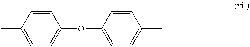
C1(OC2=CC=C(C)C=C2)=CC=C(C)C=C1
